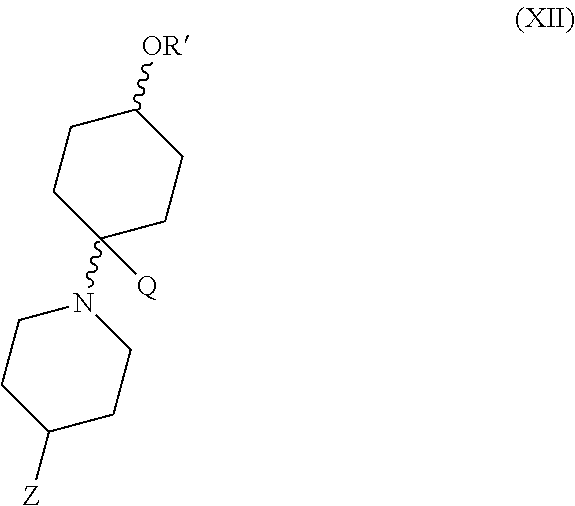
[Z]C1CCN(C2([Q])CCC([OR])CC2)CC1
